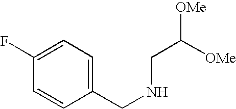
C1(CNCC([OMe])[OMe])=CC=C(F)C=C1
